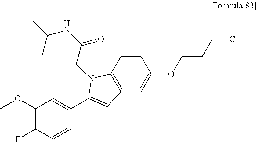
C1(OC)=C(F)C=CC(C2=CC3=C(C=CC(OCCCCl)=C3)N2CC(NC(C)C)=O)=C1
